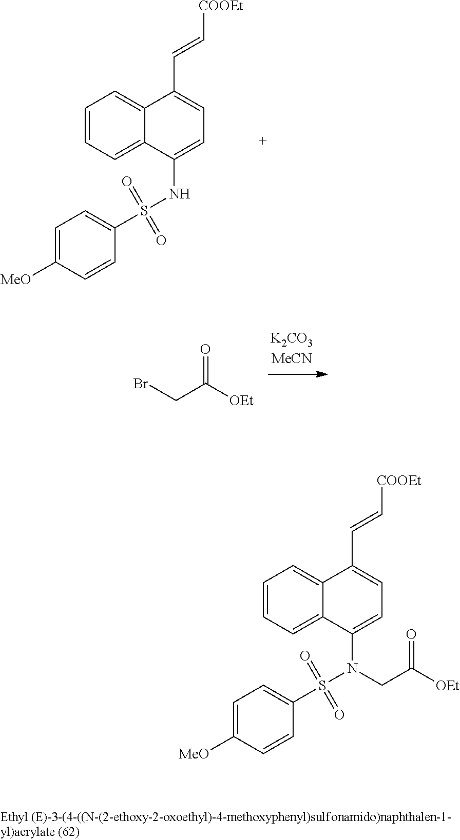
C1=CC=C2C(=C1)C(NS(C1=CC=C([MeO])C=C1)(=O)=O)=CC=C2C=C[COOEt].BrCC(=O)[OEt].C1=CC=C2C(=C1)C(N(S(C1=CC=C([MeO])C=C1)(=O)=O)CC([OEt])=O)=CC=C2C=C[COOEt]
